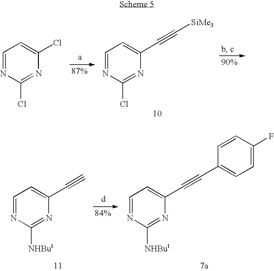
C1=NC(Cl)=NC(Cl)=C1.C1=NC(Cl)=NC(C#C[SiMe3])=C1.C1=NC([NHBut])=NC(C#C)=C1.C1=NC([NHBut])=NC(C#CC2=CC=C(F)C=C2)=C1
